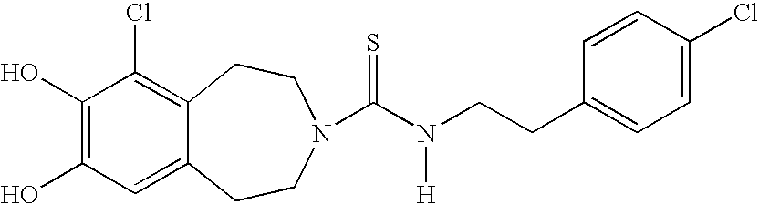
C1(O)=C(O)C=C2C(=C1Cl)CCN(C(N(CCC1=CC=C(Cl)C=C1)[H])=S)CC2
